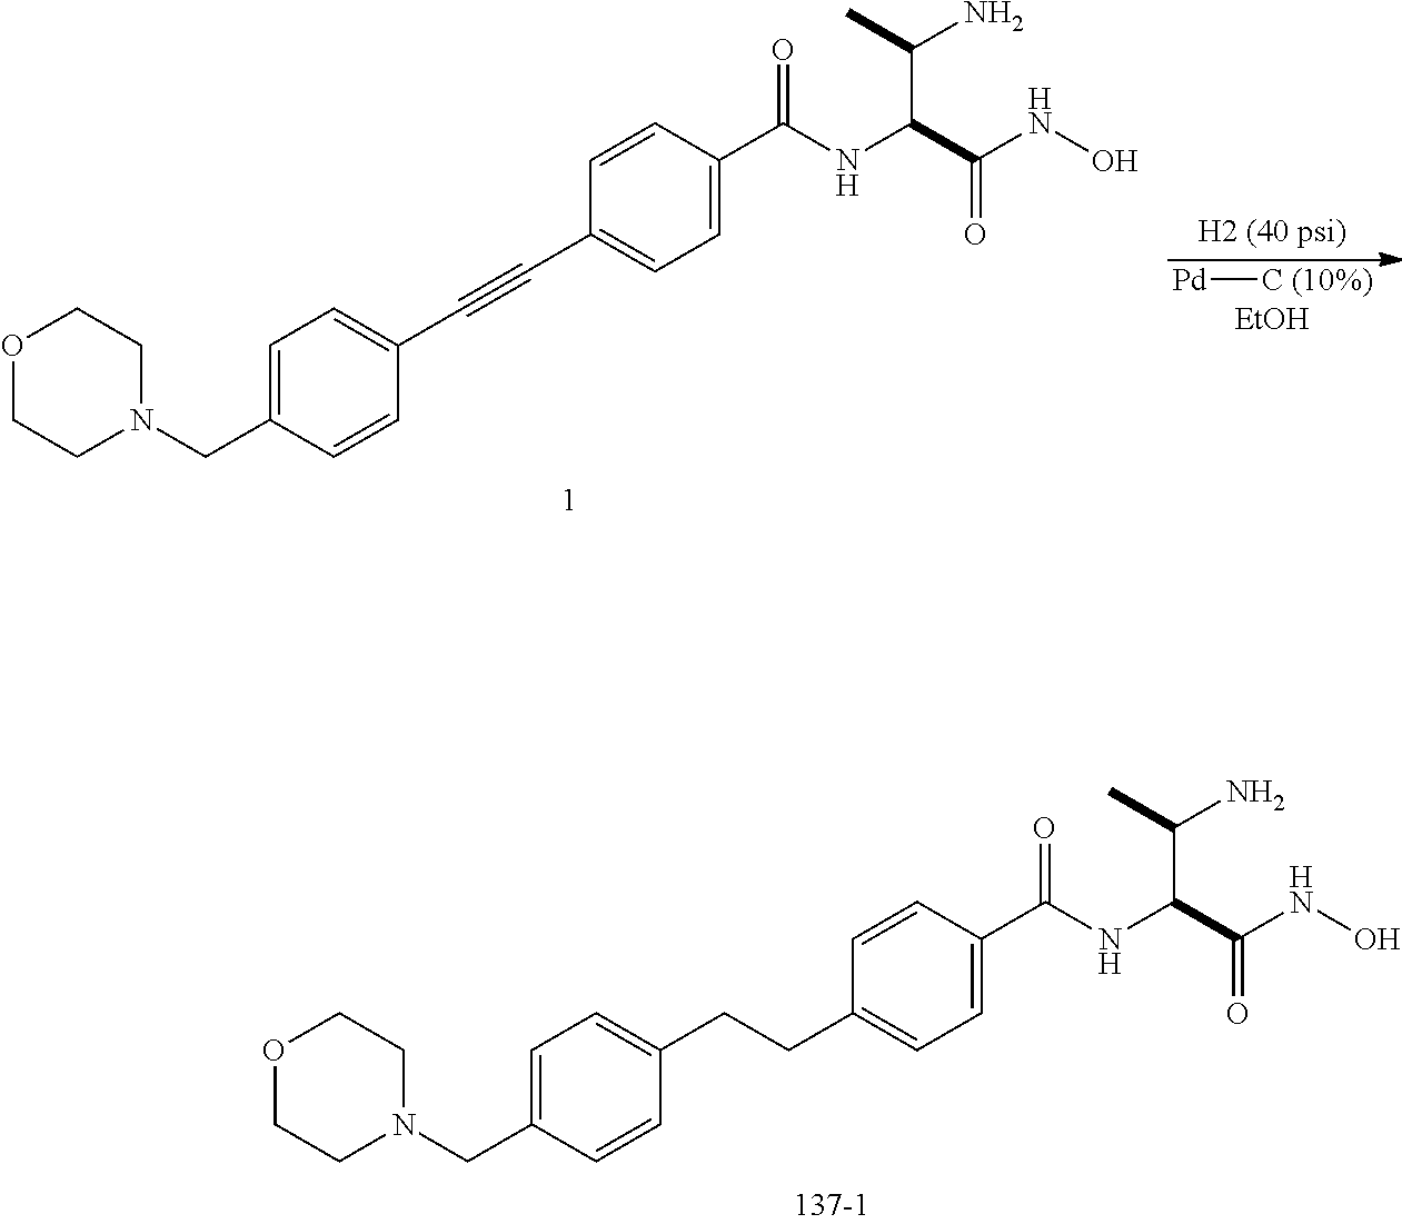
C1=C(CN2CCOCC2)C=CC(C#CC2=CC=C(C(NC(C(NO)=O)C(N)C)=O)C=C2)=C1.[Pd][C (10%)].[EtOH].C1=C(CN2CCOCC2)C=CC(CCC2=CC=C(C(NC(C(NO)=O)C(N)C)=O)C=C2)=C1
